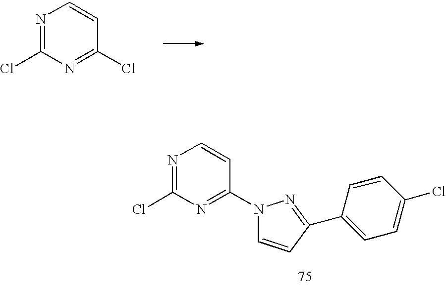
N1=C(Cl)N=C(Cl)C=C1.N1=C(Cl)N=C(N2C=CC(C3=CC=C(Cl)C=C3)=N2)C=C1
